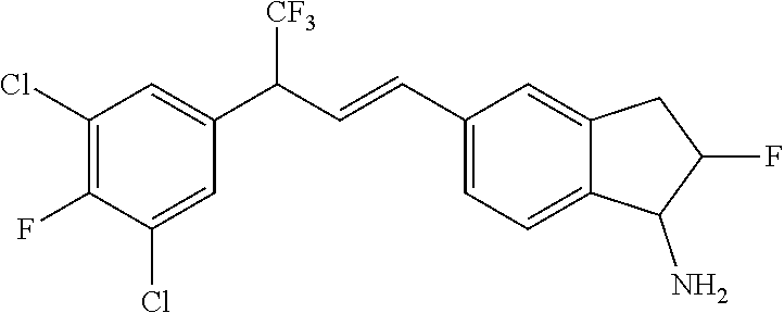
C1(C=CC(C2=CC(Cl)=C(F)C(Cl)=C2)[CF3])=CC=C2C(=C1)CC(F)C2N
